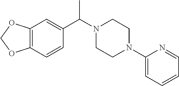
C12=C(C=CC(C(N3CCN(C4=CC=CC=N4)CC3)C)=C1)OCO2
